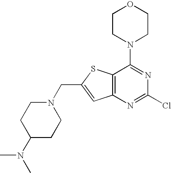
N1=C(N2CCOCC2)C2=C(N=C1Cl)C=C(CN1CCC(N(C)C)CC1)S2
